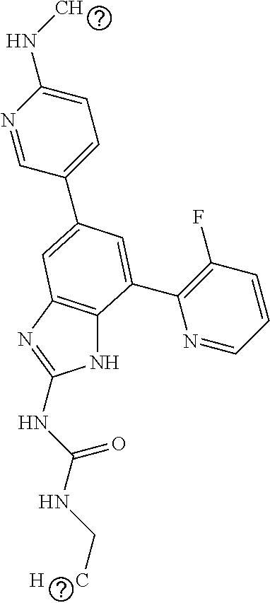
N1C2=C(N=C1NC(NC[H      C])=O)C=C(C1=CC=C(NC)N=C1)C=C2C1=C(F)C=CC=N1
